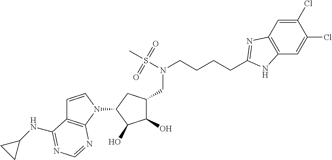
C12=C(C=C(Cl)C(Cl)=C1)N=C(CCCCN(S(C)(=O)=O)CC1C(O)C(O)C(N3C=CC4=C3N=CN=C4NC3CC3)C1)N2
